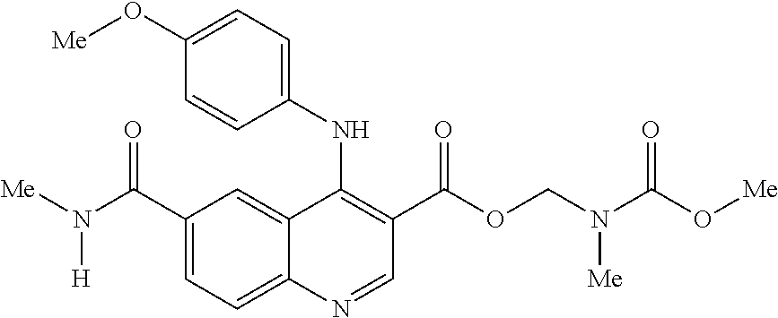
C1(C(N([Me])[H])=O)=CC=C2C(=C1)C(NC1=CC=C(O[Me])C=C1)=C(C(OCN(C(O[Me])=O)[Me])=O)C=N2
